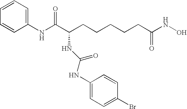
C1(NC(C(CCCCCC(NO)=O)NC(NC2=CC=C(Br)C=C2)=O)=O)=CC=CC=C1
